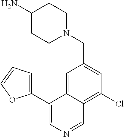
N1(CC2=CC(Cl)=C3C(=C2)C(C2=CC=CO2)=CN=C3)CCC(N)CC1
